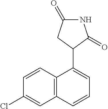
C12=C(C=CC(Cl)=C1)C(C1C(=O)NC(=O)C1)=CC=C2
